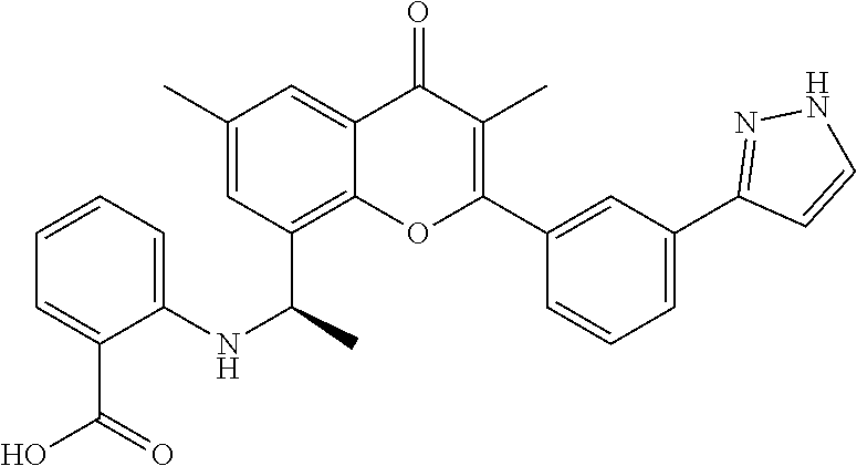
C1=C(C(O)=O)C(NC(C2=C3C(=CC(C)=C2)C(=O)C(C)=C(C2=CC(C4=NNC=C4)=CC=C2)O3)C)=CC=C1
